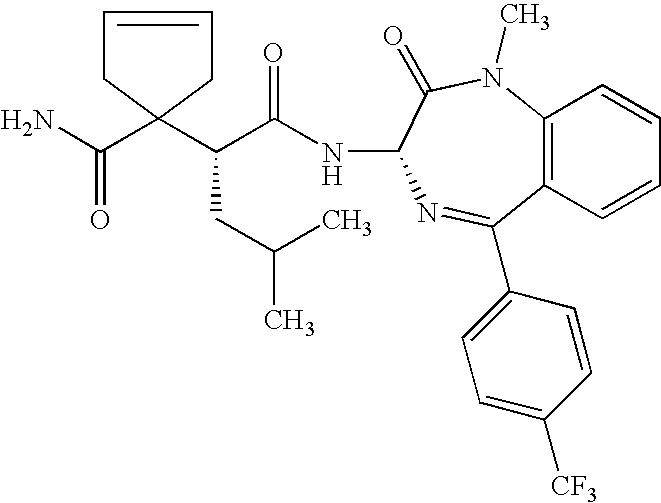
NC(=O)C1(C(C(=O)NC2C(=O)N(C)C3=C(C(C4=CC=C([CF3])C=C4)=N2)C=CC=C3)CC(C)C)CC=CC1
